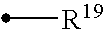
[R19]C
